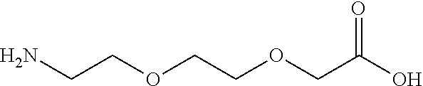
O=C(O)COCCOCCN
